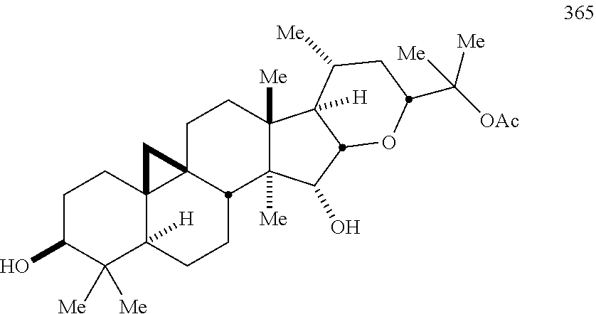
OC1C([Me])([Me])C2([H])C3(CC1)C1(CCC4([Me])C([Me])(C(O)C5C4([H])C([Me])CC(C([OAc])([Me])[Me])O5)C1CC2)C3
